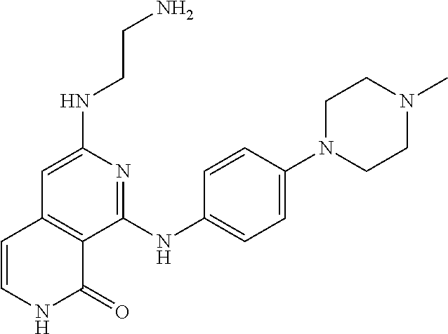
N(C1=CC2=C(C(NC3=CC=C(N4CCN(C)CC4)C=C3)=N1)C(=O)NC=C2)CCN
